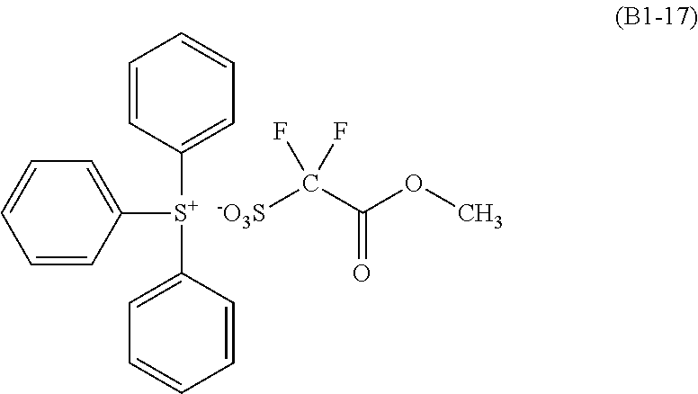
C1=CC=CC=C1[S+](C1=CC=CC=C1)C1=CC=CC=C1.[-O3S]C(C(OC)=O)(F)F
